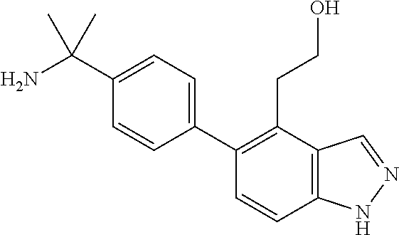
C1(C2=C(CCO)C3=C(C=C2)NN=C3)=CC=C(C(N)(C)C)C=C1
